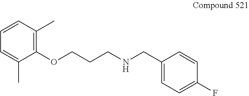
C1=CC(C)=C(OCCCNCC2=CC=C(F)C=C2)C(C)=C1
